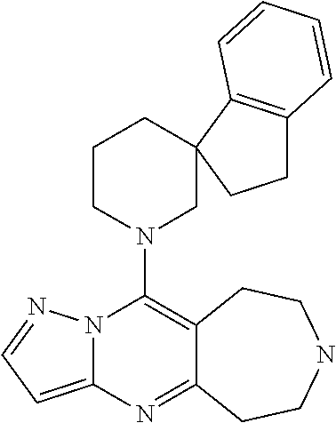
N12C(=CC=N1)N=C1C(=C2N2CC3(CCC2)C2=C(CC3)C=CC=C2)CCNCC1
